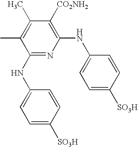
C1(NC2=CC=C([SO3H])C=C2)=C([CO2NH2])C(C)=C(C)C(NC2=CC=C([SO3H])C=C2)=N1
